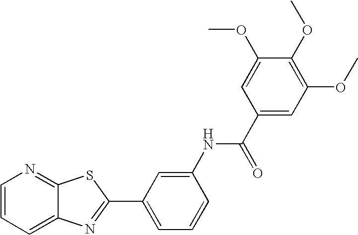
C1=CC=C2C(=N1)SC(C1=CC=CC(NC(C3=CC(OC)=C(OC)C(OC)=C3)=O)=C1)=N2
